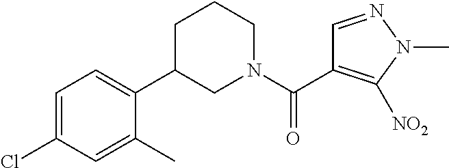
C1=C(Cl)C=C(C)C(C2CN(C(C3=C([NO2])N(C)N=C3)=O)CCC2)=C1
